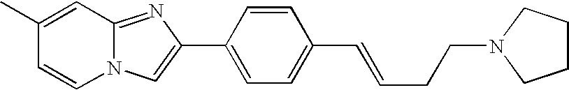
N12C(=NC(C3=CC=C(C=CCCN4CCCC4)C=C3)=C1)C=C(C)C=C2
